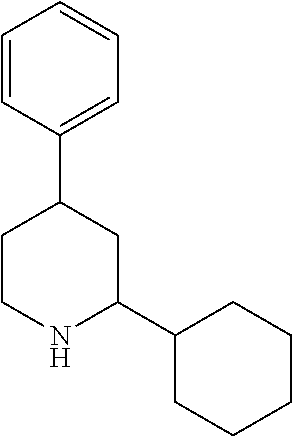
C1CNC(C2CCCCC2)CC1C1=CC=CC=C1
